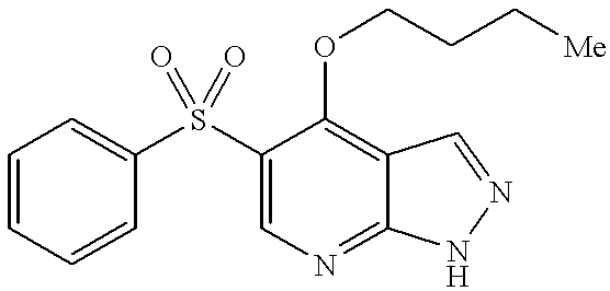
C1=CC=CC(S(C2=CN=C3C(=C2OCCC[Me])C=NN3)(=O)=O)=C1
